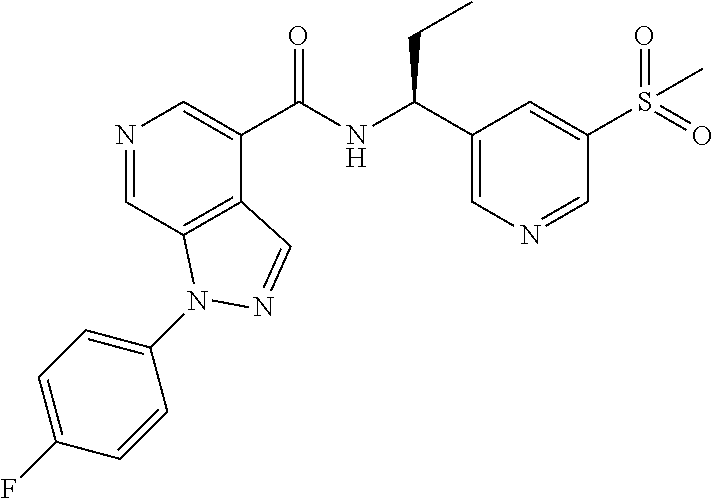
N1=CC2=C(C(C(NC(C3=CN=CC(S(=O)(=O)C)=C3)CC)=O)=C1)C=NN2C1=CC=C(F)C=C1
